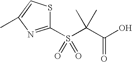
C1(S(=O)(=O)C(C(O)=O)(C)C)=NC(C)=CS1
